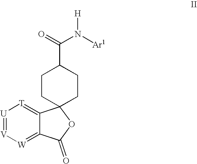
[U]1=[V][W]=C2C(=[T]1)C1(OC2=O)CCC(C(=O)N([Ar1])[H])CC1
